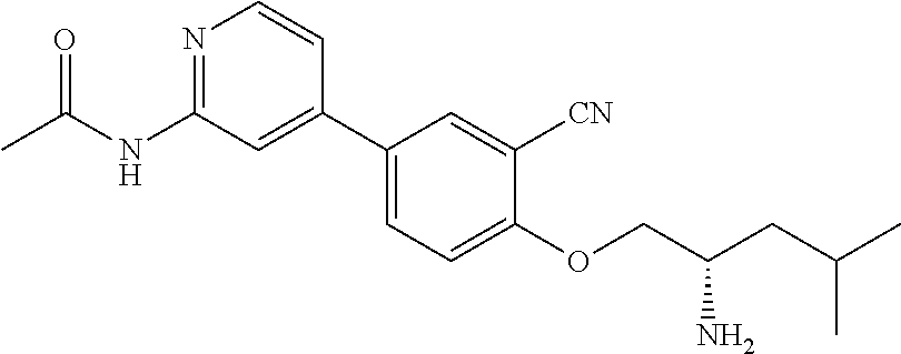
N1=C(NC(C)=O)C=C(C2=CC=C(OCC(N)CC(C)C)C([CN])=C2)C=C1
